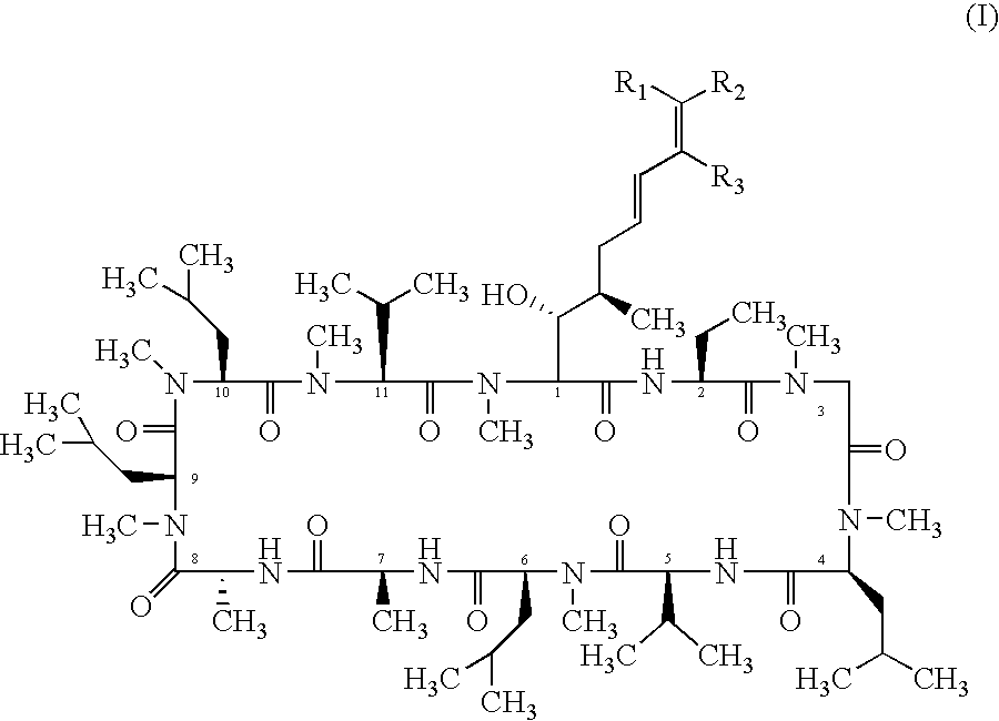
N1(C)C(CC(C)C)C(=O)N(C)C(C(C)C)C(=O)N(C)C(C(C(CC=CC(=C([R2])[R1])[R3])C)O)C(=O)NC(CC)C(=O)N(C)CC(=O)N(C)C(CC(C)C)C(=O)NC(C(C)C)C(=O)N(C)C(CC(C)C)C(=O)NC(C)C(=O)NC(C)C(=O)N(C)C(CC(C)C)C1=O
